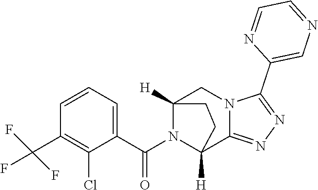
C1(C(F)(F)F)=C(Cl)C(C(N2C3([H])C4=NN=C(C5=CN=CC=N5)N4CC2([H])CC3)=O)=CC=C1
